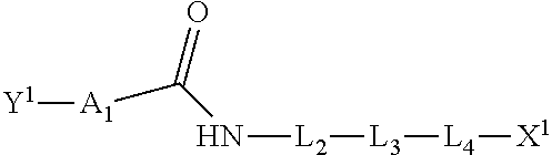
[A1](C(N[L2][L3][L4][X1])=O)[Y1]
